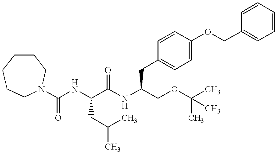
C1CCCCN(C(NC(C(NC(COC(C)(C)C)CC2=CC=C(OCC3=CC=CC=C3)C=C2)=O)CC(C)C)=O)C1
